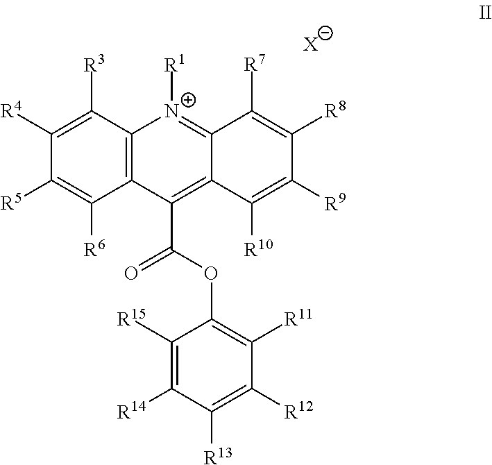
C1([R4])=C([R3])C2=C(C([R6])=C1[R5])C(C(OC1=C([R11])C([R12])=C([R13])C([R14])=C1[R15])=O)=C1C(=[N+]2[R1])C([R7])=C([R8])C([R9])=C1[R10].[X]
